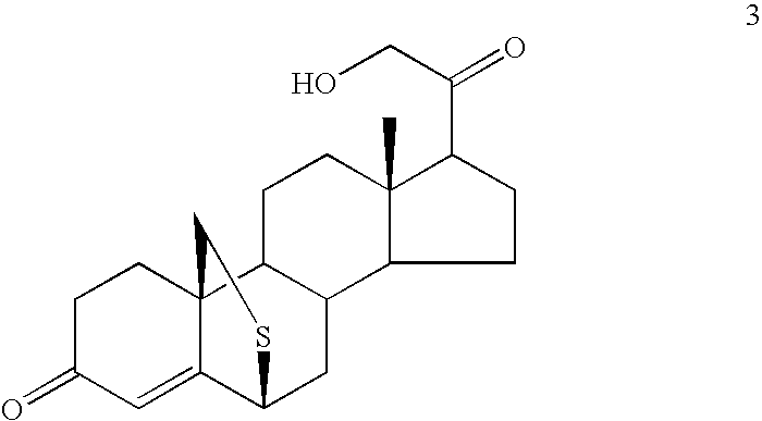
C1C(=O)C=C2C3(C1)C1C(CC2SC3)C2C(C)(CC1)C(C(CO)=O)CC2
